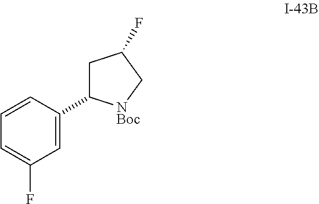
C1=C(F)C=C(C2CC(F)C[NBoc]2)C=C1
